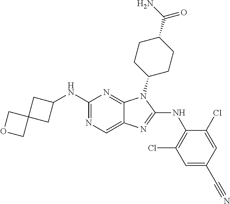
C1(NC2CC3(C2)COC3)=NC=C2C(=N1)N(C1CCC(C(N)=O)CC1)C(NC1=C(Cl)C=C(C#N)C=C1Cl)=N2
